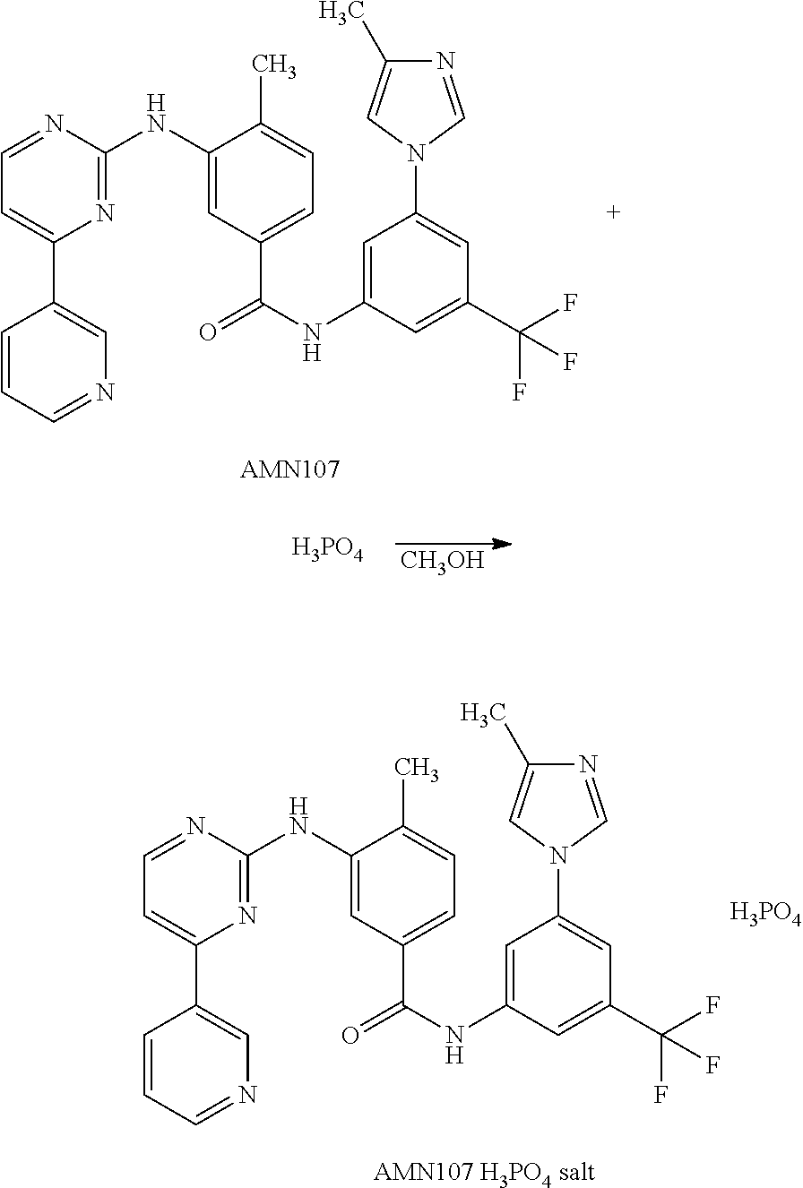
N1=C(NC2=CC(C(=O)NC3=CC(N4C=NC(C)=C4)=CC(C(F)(F)F)=C3)=CC=C2C)N=CC=C1C1=CN=CC=C1.[H3PO4].[CH3OH].N1=C(NC2=CC(C(=O)NC3=CC(N4C=NC(C)=C4)=CC(C(F)(F)F)=C3)=CC=C2C)N=CC=C1C1=CN=CC=C1.[H3PO4]
